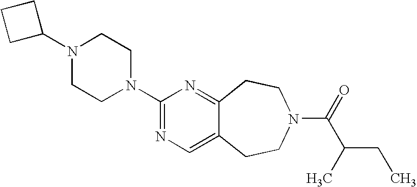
C1C(N2CCN(C3=NC=C4C(=N3)CCN(C(=O)C(C)CC)CC4)CC2)CC1
